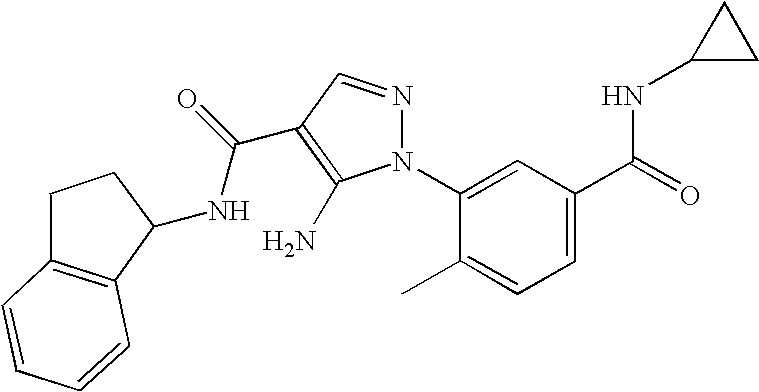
C1=C(N2N=CC(C(=O)NC3CCC4=C3C=CC=C4)=C2N)C(C)=CC=C1C(=O)NC1CC1
